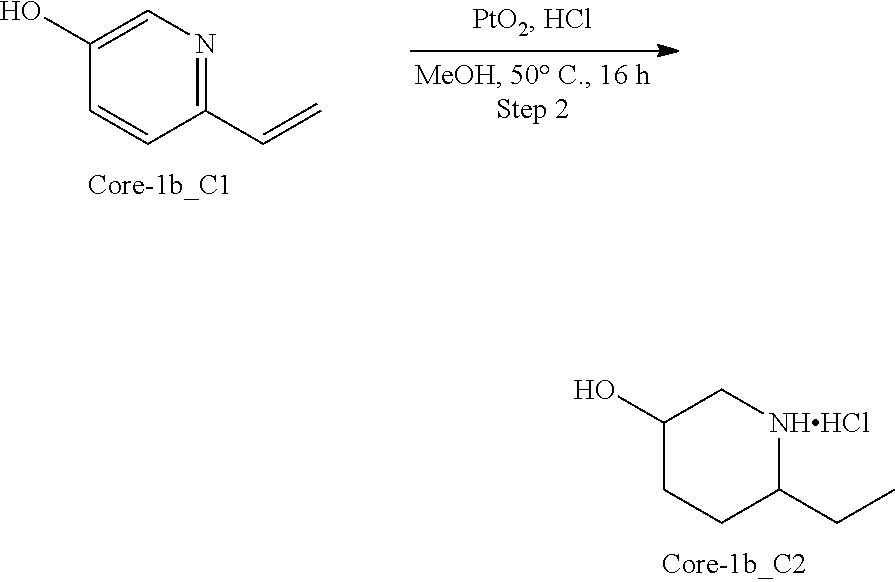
C1(CC)[NHHCl]CC(O)CC1.C1(C=C)=NC=C(O)C=C1
